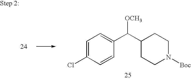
C1(C(C2=CC=C(Cl)C=C2)[OCH3])CCN([Boc])CC1
